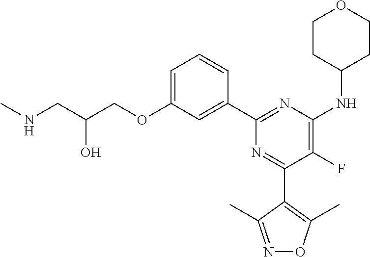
C1=C(OCC(CNC)O)C=C(C2=NC(NC3CCOCC3)=C(F)C(C3=C(C)ON=C3C)=N2)C=C1
